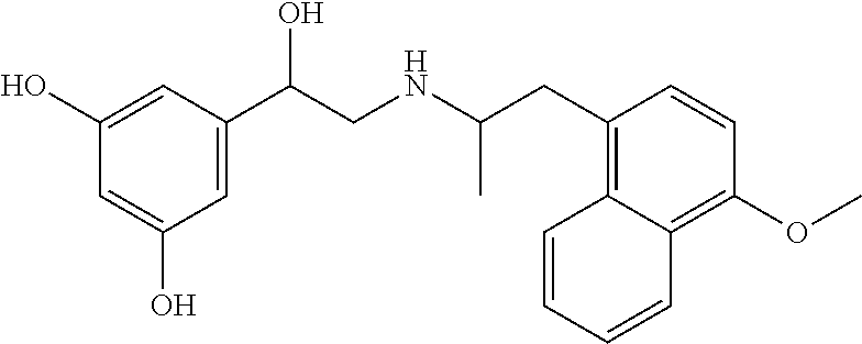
C1(O)=CC(C(CNC(CC2=C3C(=C(OC)C=C2)C=CC=C3)C)O)=CC(O)=C1
